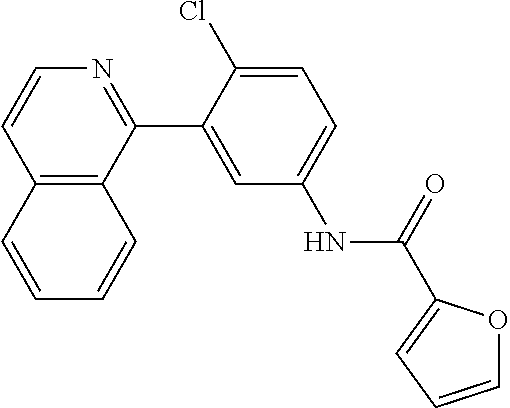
C12=C(C(C3=CC(NC(C4=CC=CO4)=O)=CC=C3Cl)=NC=C1)C=CC=C2
